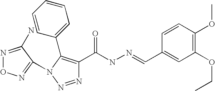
C1=CC(C2=C(C(NN=CC3=CC(OCC)=C(OC)C=C3)=O)N=NN2C2=NON=C2N)=CC=C1
